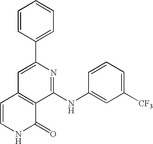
C1=CC(C2=CC3=C(C(=O)NC=C3)C(NC3=CC([CF3])=CC=C3)=N2)=CC=C1
